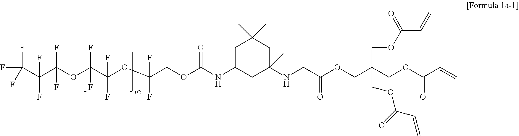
C(C(C(OC(C(OC(COC(NC1CC(NCC(OCC(COC(C=C)=O)(COC(C=C)=O)COC(=O)C=C)=O)(C)CC(C)(C)C1)=O)(F)F)(F)F)(F)F)(F)F)(F)F)(F)(F)F
